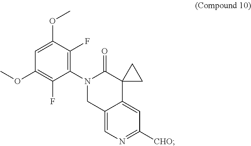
C1(N2CC3=CN=C([CHO])C=C3C3(C2=O)CC3)=C(F)C(OC)=CC(OC)=C1F
